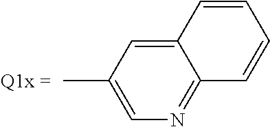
C12=CC(C)=CN=C1C=CC=C2
